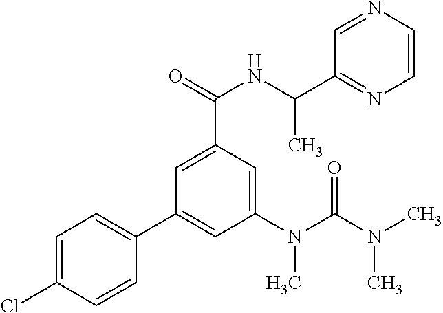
C1=C(Cl)C=CC(C2=CC(N(C(N(C)C)=O)C)=CC(C(=O)NC(C3=NC=CN=C3)C)=C2)=C1
